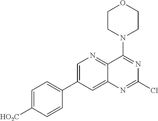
C1=C([HO2C])C=CC(C2=CN=C3C(=C2)N=C(Cl)N=C3N2CCOCC2)=C1
